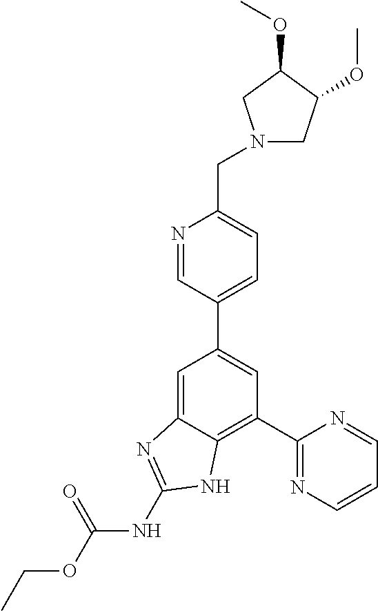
C1(C2=NC=CC=N2)=C2C(=CC(C3=CC=C(CN4CC(OC)C(OC)C4)N=C3)=C1)N=C(NC(OCC)=O)N2
